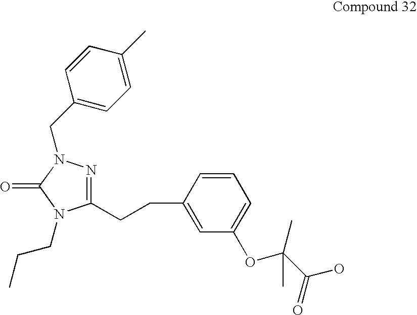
C1(CCC2=CC(OC(C)(C(O)=O)C)=CC=C2)=NN(CC2=CC=C(C)C=C2)C(=O)N1CCC
